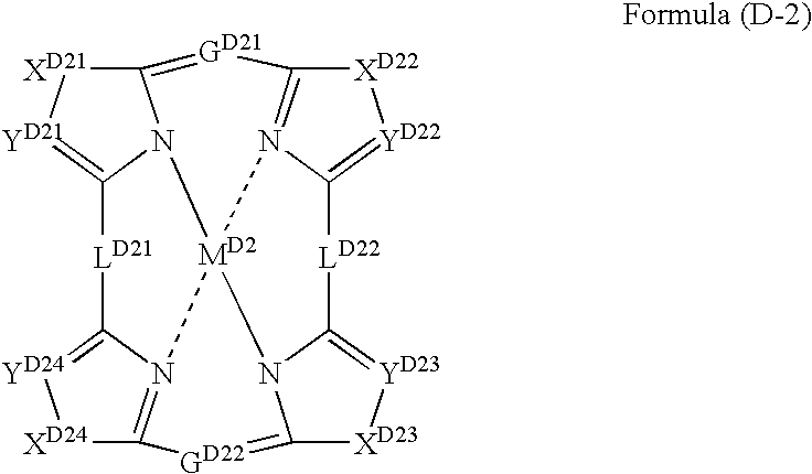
C12=[GD21]C3=N4C(=[YD22][XD22]3)[LD22]C3=[YD23][XD23]C5=[GD22]C6=N7C(=[YD24][XD24]6)[LD21]C(=[YD21][XD21]1)N2[MD2]47N53
